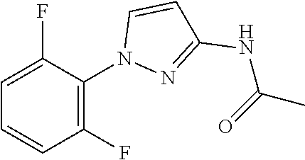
N(C1=NN(C2=C(F)C=CC=C2F)C=C1)C(=O)C
